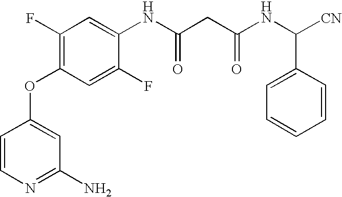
C1(F)=C(OC2=CC(N)=NC=C2)C=C(F)C(NC(=O)CC(=O)NC([CN])C2=CC=CC=C2)=C1
